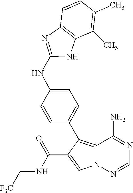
C12=C(C3=CC=C(NC4=NC5=C(C(C)=C(C)C=C5)N4)C=C3)C(C(NC[F3C])=O)=CN1N=CN=C2N
